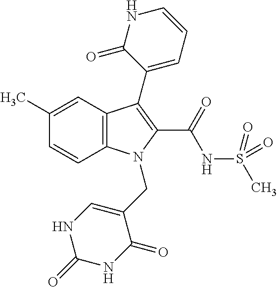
C1(C)=CC2=C(C=C1)N(CC1=CNC(=O)NC1=O)C(C(=O)NS(C)(=O)=O)=C2C1=CC=CNC1=O
